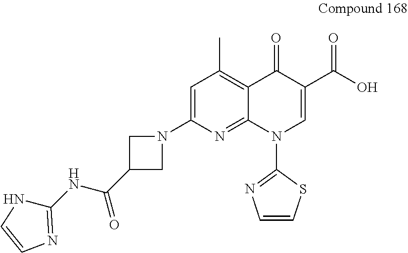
N1C(NC(=O)C2CN(C3=CC(C)=C4C(=N3)N(C3=NC=CS3)C=C(C(O)=O)C4=O)C2)=NC=C1
